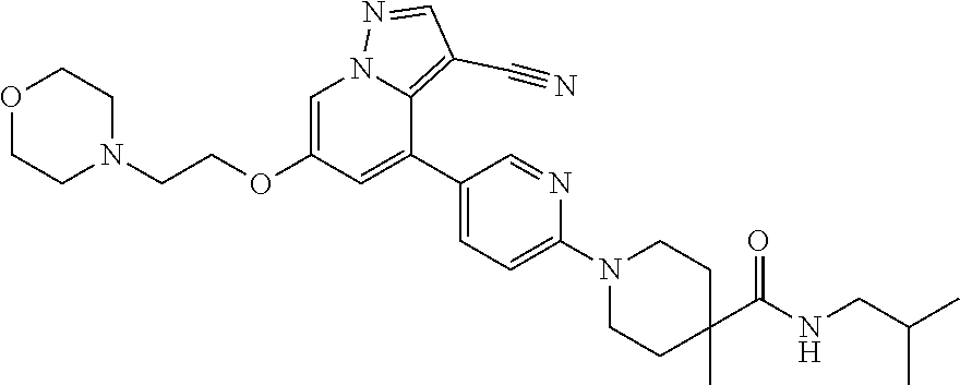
C1=C(OCCN2CCOCC2)C=C(C2=CC=C(N3CCC(C(NCC(C)C)=O)(C)CC3)N=C2)C2=C(C#N)C=NN12
